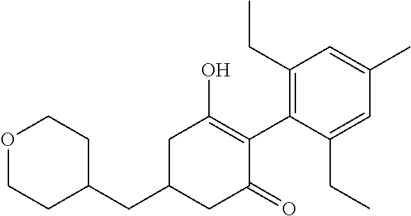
C1(CC2CC(=O)C(C3=C(CC)C=C(C)C=C3CC)=C(O)C2)CCOCC1
